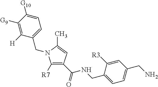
C1([R7])=C(C(NCC2=CC=C(CN)C=C2[R3])=O)C=C(C)N1CC1=CC=C([G10])C([G9])=C1[H]
